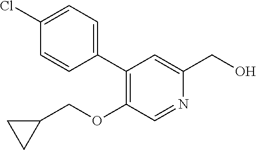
C1(C2=CC=C(Cl)C=C2)=C(OCC2CC2)C=NC(CO)=C1
